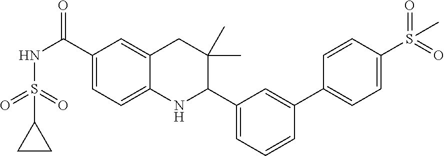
C1(C(NS(=O)(=O)C2CC2)=O)=CC=C2C(=C1)CC(C)(C)C(C1=CC=CC(C3=CC=C(S(=O)(=O)C)C=C3)=C1)N2
